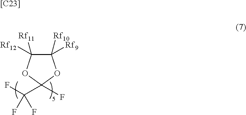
C1([Rf10])([Rf9])C([Rf12])([Rf11])OC(C(F)(F)F)(F)O1.[[C23]]
